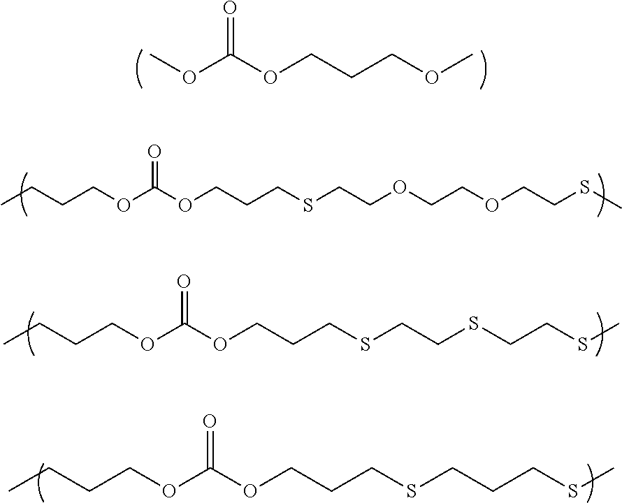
COC(OCCCOC)=O.CCCCOC(OCCCSCCOCCOCCSC)=O.CCCCOC(OCCCSCCSCCSC)=O.CCCCOC(OCCCSCCCSC)=O
